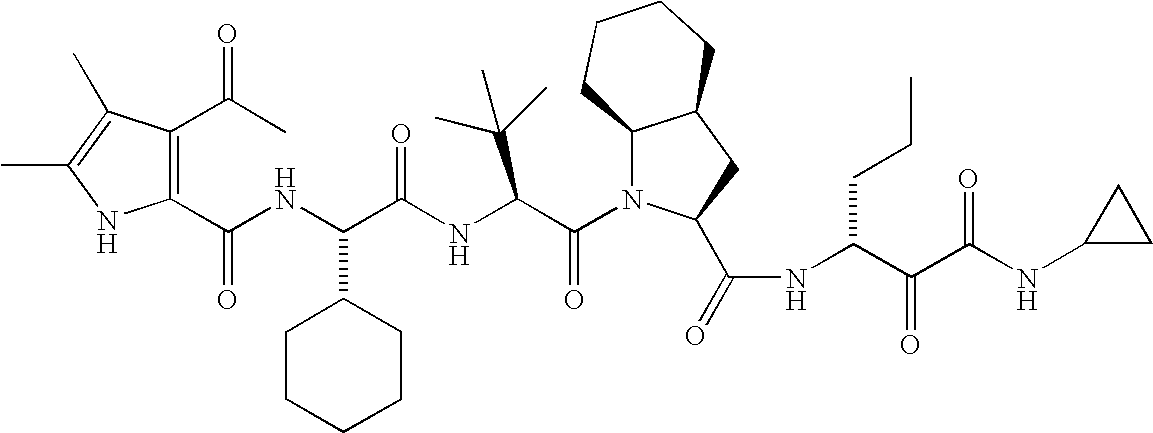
C1(C(NC(C(NC(C(N2C3C(CC2C(=O)NC(C(C(NC2CC2)=O)=O)CCC)CCCC3)=O)C(C)(C)C)=O)C2CCCCC2)=O)=C(C(=O)C)C(C)=C(C)N1
